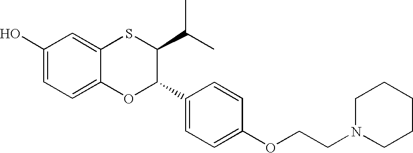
C1(O)=CC=C2C(=C1)SC(C(C)C)C(C1=CC=C(OCCN3CCCCC3)C=C1)O2
